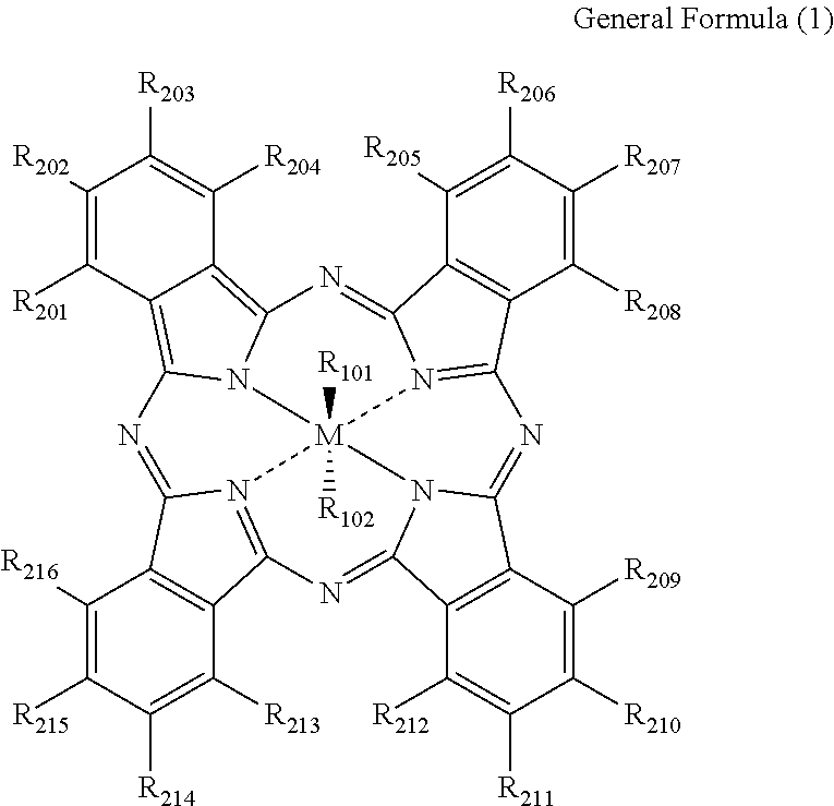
C1([R202])=C([R201])C2=C3N4C(=C2C([R204])=C1[R203])N=C1C2=C(C([R208])=C([R207])C([R206])=C2[R205])C2=N1[M]41([R101])([R102])N4=C(C5=C(C([R216])=C([R215])C([R214])=C5[R213])C4=N3)N=C3C4=C(C([R209])=C([R210])C([R211])=C4[R212])C(=N2)N31
